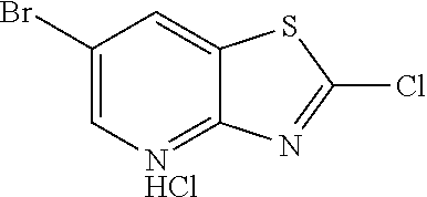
C1(Br)=C[NHCl]=C2C(=C1)SC(Cl)=N2
